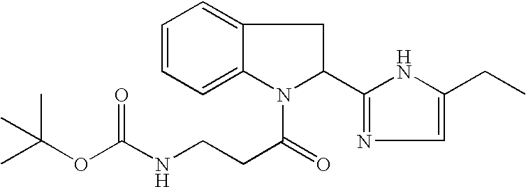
C1=CC=C2C(=C1)CC(C1=NC=C(CC)N1)N2C(CCNC(OC(C)(C)C)=O)=O
